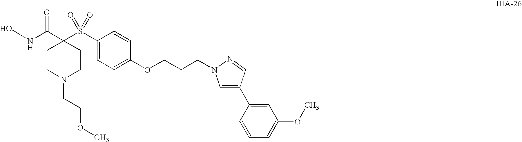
ONC(C1(S(C2=CC=C(OCCCN3C=C(C4=CC(OC)=CC=C4)C=N3)C=C2)(=O)=O)CCN(CCOC)CC1)=O
